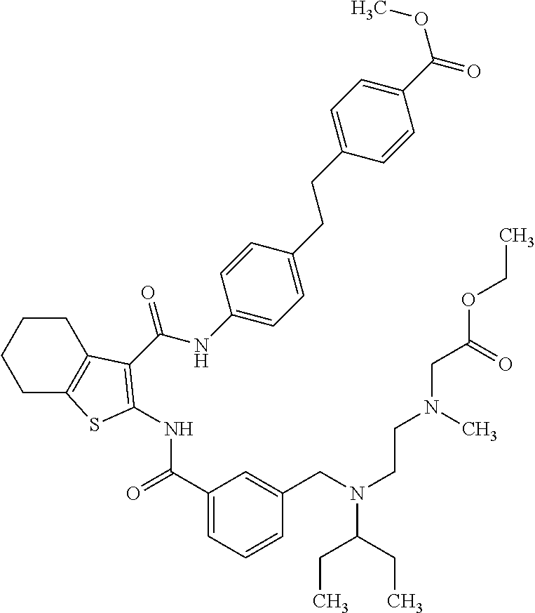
C1(C(=O)NC2=C(C(NC3=CC=C(CCC4=CC=C(C(OC)=O)C=C4)C=C3)=O)C3=C(CCCC3)S2)=CC=CC(CN(CCN(CC(OCC)=O)C)C(CC)CC)=C1
